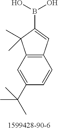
C1(B(O)O)=CC2=C(C1(C)C)C=C(C(C)(C)C)C=C2
